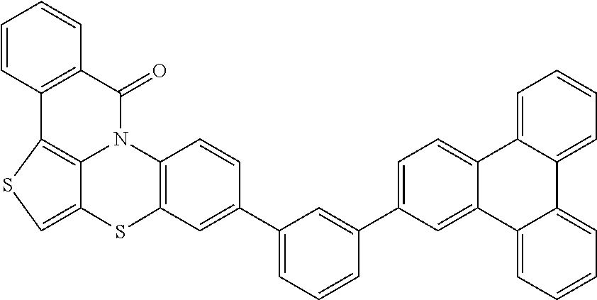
C1=C(C2=CC(C3=CC4=C(C=C3)N3C(=O)C5=C(C6=C3C(=CS6)S4)C=CC=C5)=CC=C2)C=C2C(=C1)C1=CC=CC=C1C1=CC=CC=C21
